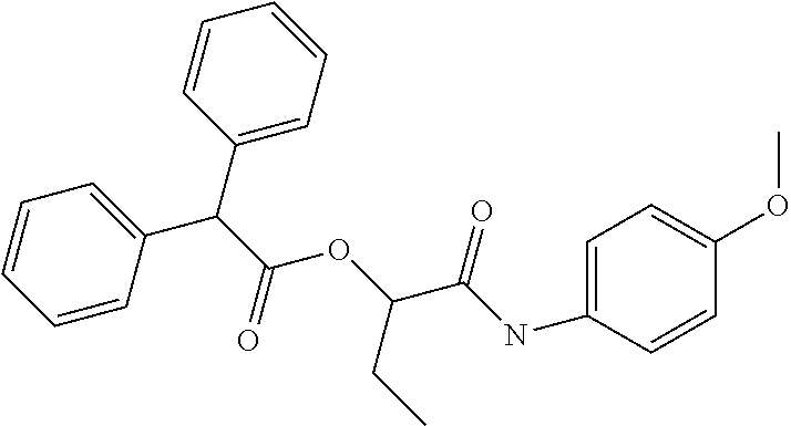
C(C(OC(C(NC1=CC=C(OC)C=C1)=O)CC)=O)(C1=CC=CC=C1)C1=CC=CC=C1
